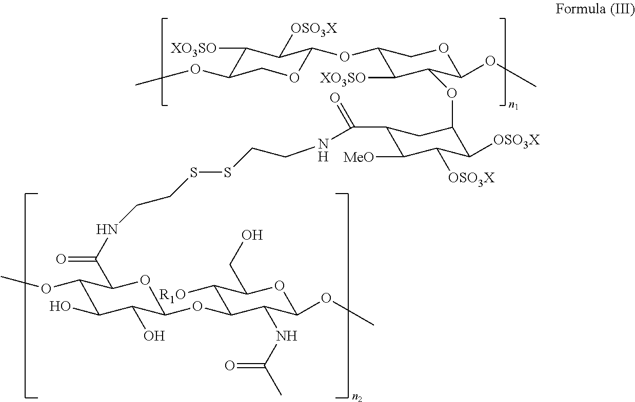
C1(OC2OCC(OC)C([XO3SO])C2[OSO3X])C([XO3SO])C(OC2C([OSO3X])C([OSO3X])C([MeO])C(C(=O)NCCSSCCNC(C3C(OC)C(O)C(O)C(OC4C([R1O])C(CO)OC(OC)C4NC(C)=O)O3)=O)C2)C(OC)OC1
